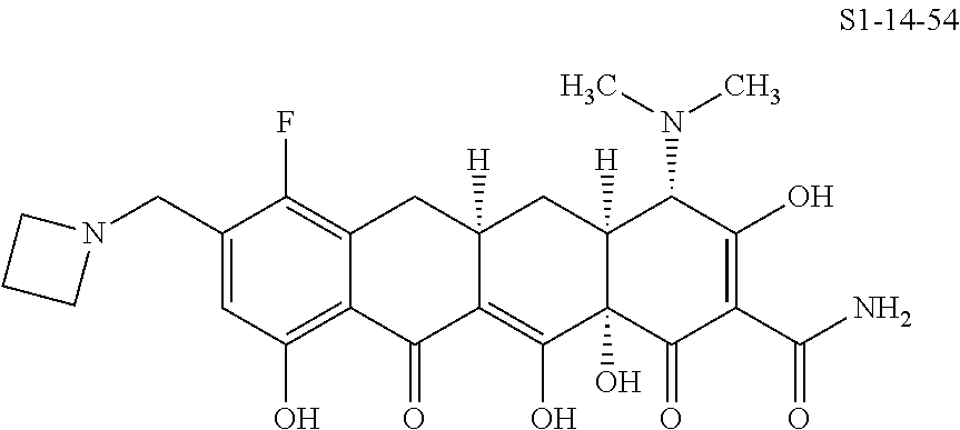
C1(CN2CCC2)=CC(O)=C2C(=C1F)CC1([H])C(=C(O)C3(O)C([H])(C1)C(N(C)C)C(O)=C(C(N)=O)C3=O)C2=O
